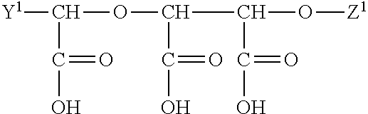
[Y1]C(OC(C(C(O)=O)O[Z1])C(O)=O)C(=O)O
